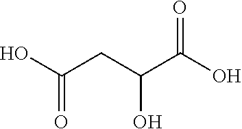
O=C(O)C(CC(O)=O)O
